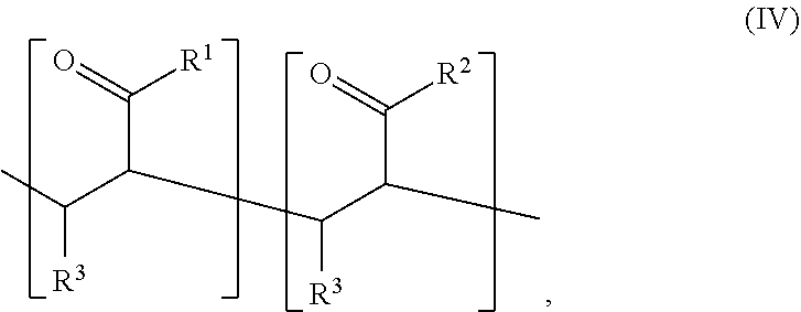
CC(C(C(C(C)C(=O)[R2])[R3])C(=O)[R1])[R3]
